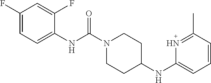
C1(F)=CC=C(NC(N2CCC(NC3=CC=CC(C)=N3)CC2)=O)C(F)=C1
